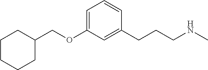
C(OC1=CC=CC(CCCNC)=C1)C1CCCCC1
